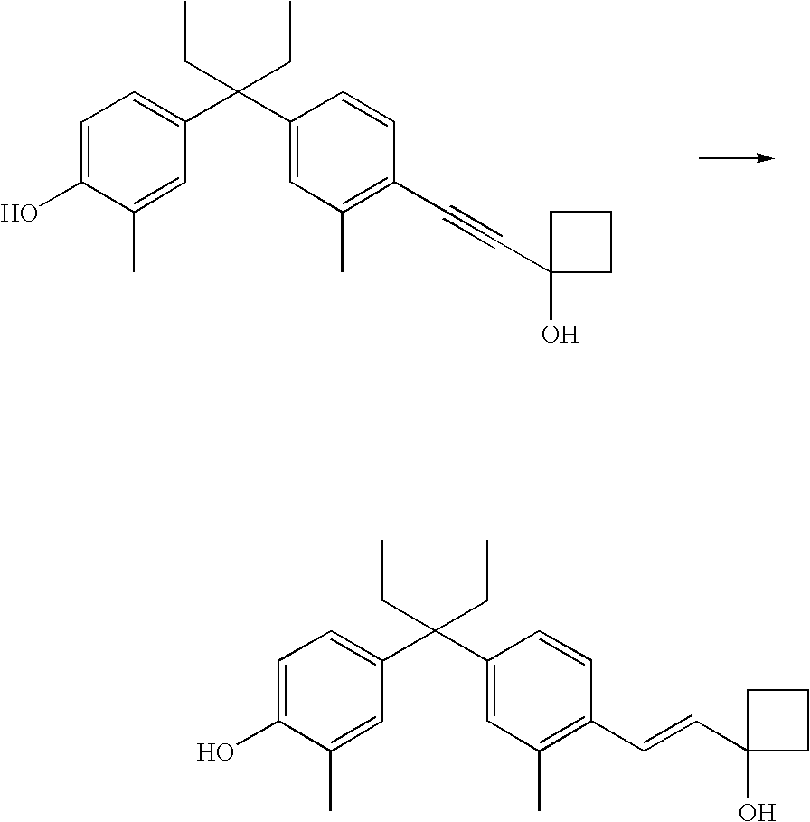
C1=C(O)C(C)=CC(C(C2=CC(C)=C(C#CC3(O)CCC3)C=C2)(CC)CC)=C1.C1=C(O)C(C)=CC(C(C2=CC(C)=C(C=CC3(O)CCC3)C=C2)(CC)CC)=C1
